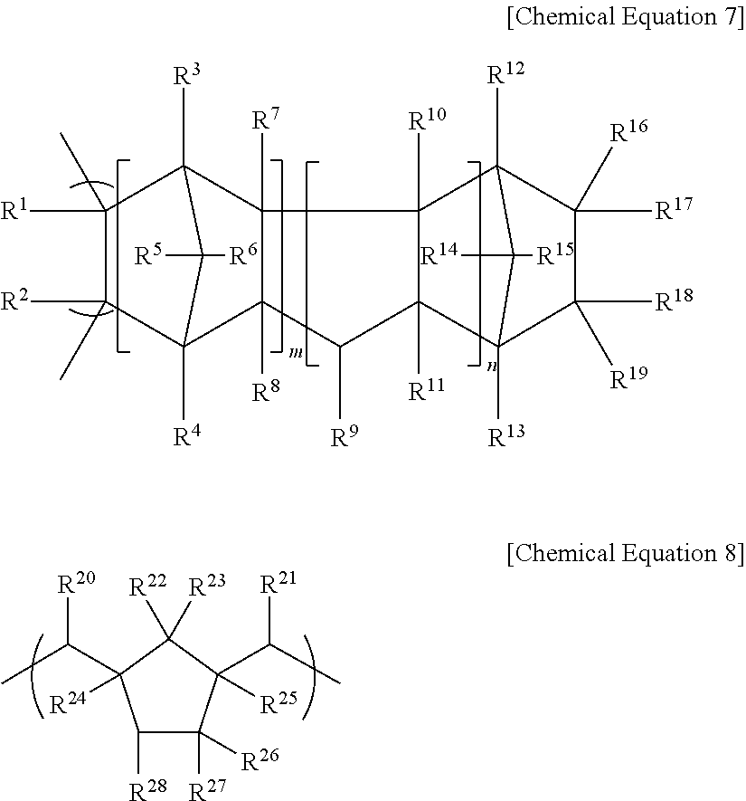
C1([R2])(C)C2([R4])C3([R8])C([R7])(C([R3])(C1([R1])C)C2([R5])[R6])C1([R10])C([R11])(C3[R9])C2([R13])C([R18])([R19])C([R17])([R16])C1([R12])C2([R15])[R14].C1([R28])C([R27])([R26])C([R25])(C(C)[R21])C([R23])([R22])C1(C(C)[R20])[R24]
